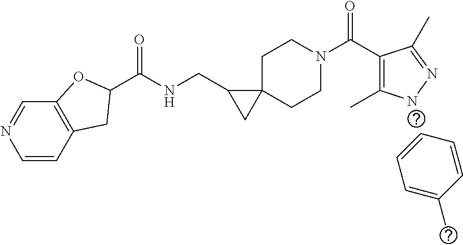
C1=CC=CC=C1C.C1=CC2=C(C=N1)OC(C(NCC1CC13CCN(C(C1=C(C)NN=C1C)=O)CC3)=O)C2
